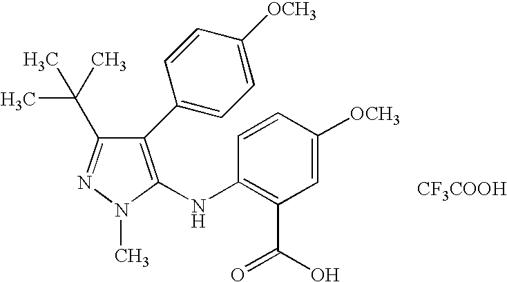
C1(C(C)(C)C)=NN(C)C(NC2=C(C(O)=O)C=C([OCH3])C=C2)=C1C1=CC=C([OCH3])C=C1.[CF3COOH]
